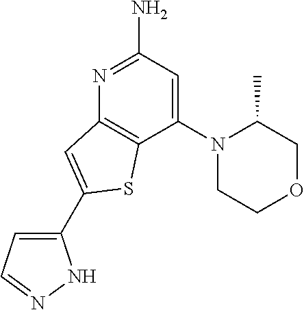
C1(N2CCOCC2C)=CC(N)=NC2=C1SC(C1=CC=NN1)=C2
